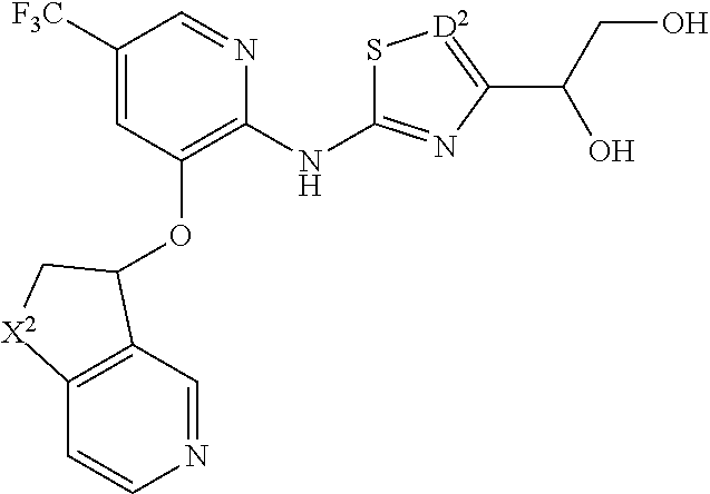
[F3C]C1=CC(OC2C3=C(C=CN=C3)[X2]C2)=C(NC2=NC(C(CO)O)=[D2]S2)N=C1
